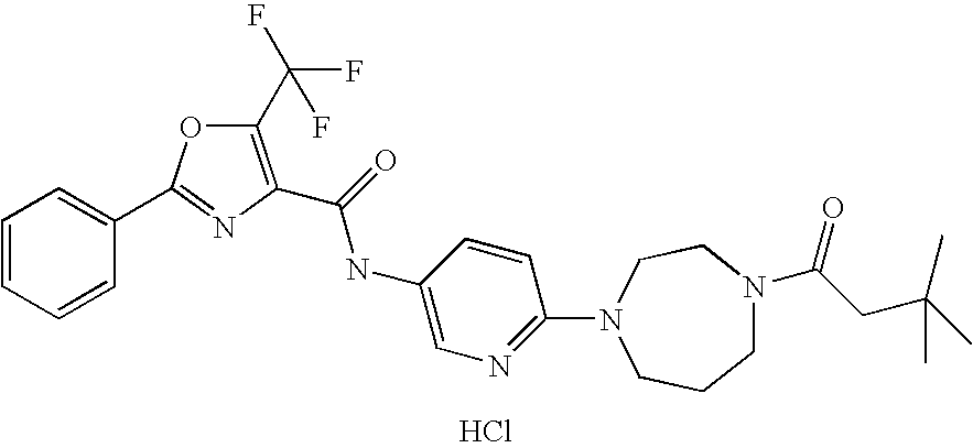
C1=CC(C2=NC(C(=O)NC3=CN=C(N4CCN(C(CC(C)(C)C)=O)CCC4)C=C3)=C(C(F)(F)F)O2)=CC=C1.Cl
